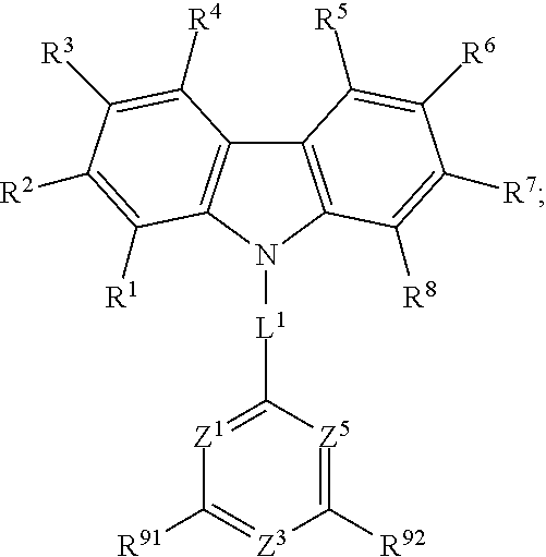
C12=C(N([L1]C3=[Z1]C([R91])=[Z3]C([R92])=[Z5]3)C3=C1C([R4])=C([R3])C([R2])=C3[R1])C([R8])=C([R7])C([R6])=C2[R5]
